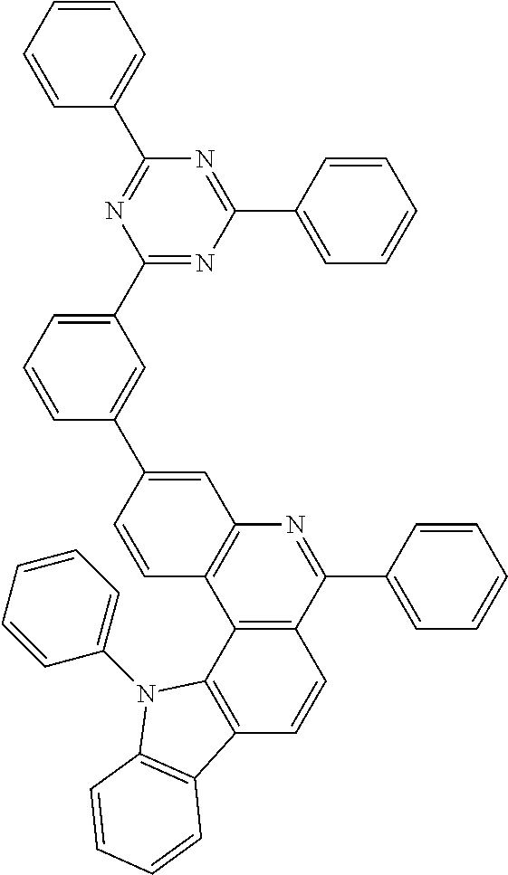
C1=CC=CC=C1C1=NC(C2=CC=CC(C3=CC4=C(C=C3)C3=C(C(C5=CC=CC=C5)=N4)C=CC4=C3N(C3=CC=CC=C3)C3=C4C=CC=C3)=C2)=NC(C2=CC=CC=C2)=N1
